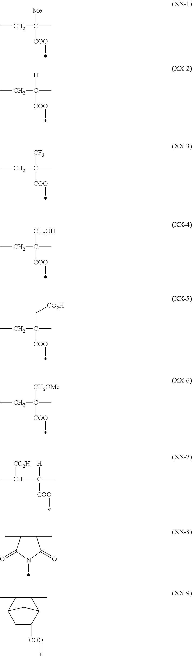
C(C)C([Me])(C)[COO]*.C(C)C([H])(C)[COO]*.C(C)C([CF3])(C)[COO]*.C(C)C([CH2OH])(C)[COO]*.C(C)C(C[CO2H])(C)[COO]*.C(C)C([CH2OMe])(C)[COO]*.C(C)(C([H])(C)[COO]*)[CO2H].C1(C)C(C)C(=O)N(*)C1=O.C1(C)C(C)C2CC([COO]*)C1C2
